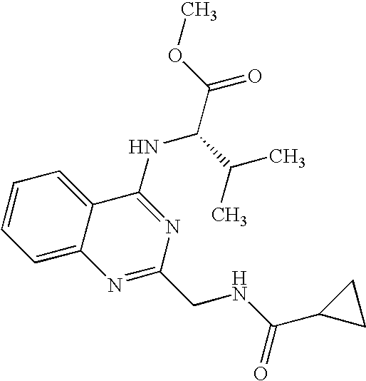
C1=CC=C2C(=C1)C(NC(C(C)C)C(=O)OC)=NC(CNC(C1CC1)=O)=N2
